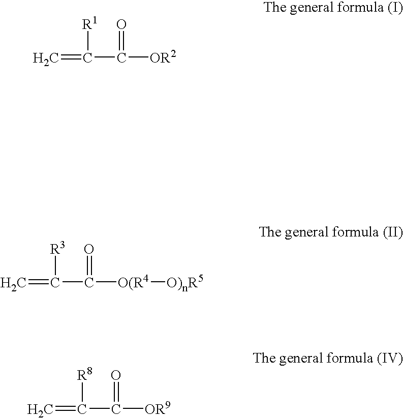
C=C([R1])C(=O)[OR2].C=C([R3])C(=O)[O(R4][O)nR5].C=C([R8])C(=O)[OR9]
